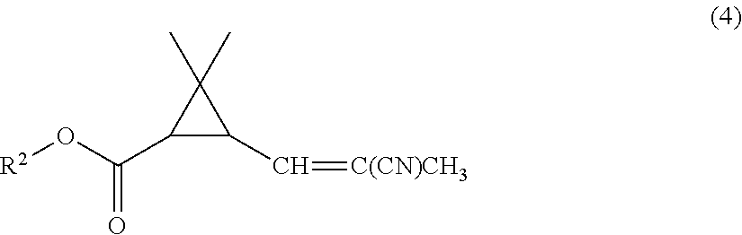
[R2]OC(=O)C1C(C=[C(CN)CH3])C1(C)C
